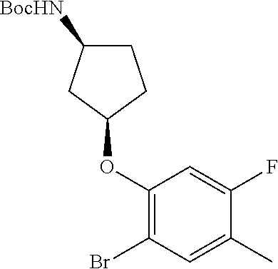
C1(OC2CCC([BocHN])C2)=C(Br)C=C(C)C(F)=C1
